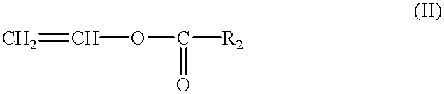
C=COC(=O)[R2]
